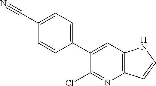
C1=C(C2=CC=C(C#N)C=C2)C(Cl)=NC2=C1NC=C2
